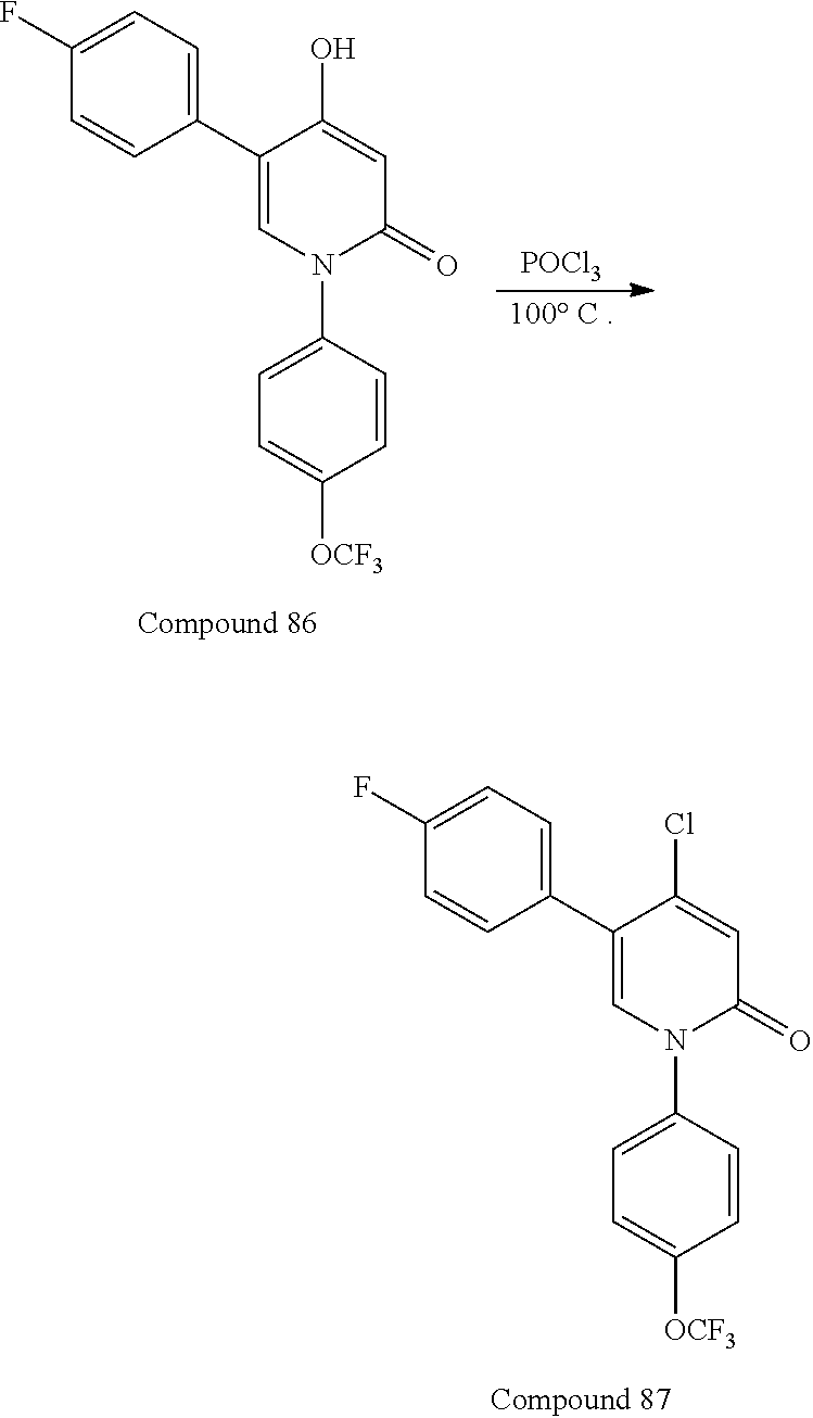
C1(C2=CC=C(F)C=C2)=CN(C2=CC=C([OCF3])C=C2)C(=O)C=C1O.[POCl3].[100 C ].C1(C2=CC=C(F)C=C2)=CN(C2=CC=C([OCF3])C=C2)C(=O)C=C1Cl
